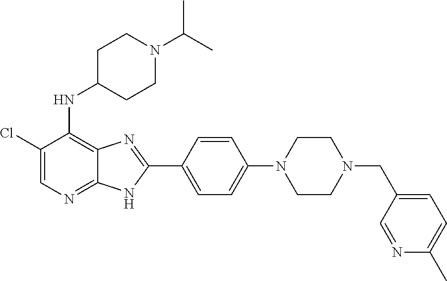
C1(Cl)=CN=C2C(=C1NC1CCN(C(C)C)CC1)N=C(C1=CC=C(N3CCN(CC4=CC=C(C)N=C4)CC3)C=C1)N2
